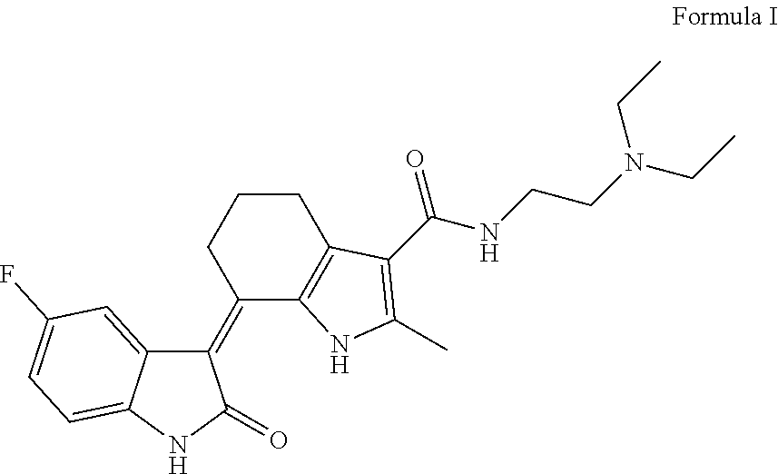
C1(=C2CCCC3=C2NC(C)=C3C(NCCN(CC)CC)=O)C2=CC(F)=CC=C2NC1=O
